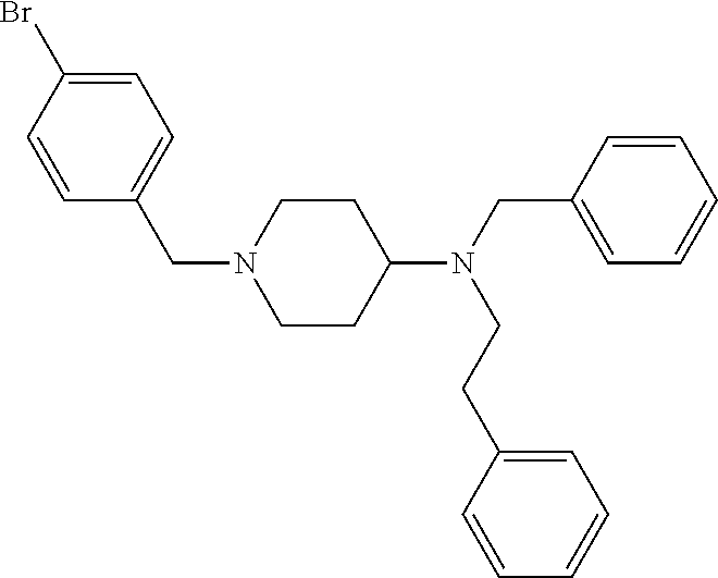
C1=CC(CN(C2CCN(CC3=CC=C(Br)C=C3)CC2)CCC2=CC=CC=C2)=CC=C1
